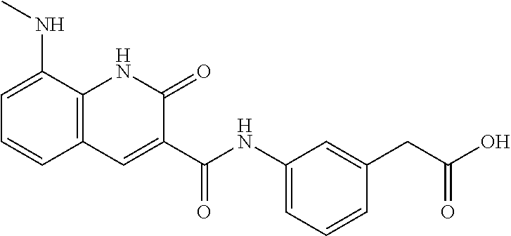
C(=O)(NC1=CC=CC(CC(O)=O)=C1)C1=CC2=C(NC1=O)C(NC)=CC=C2
